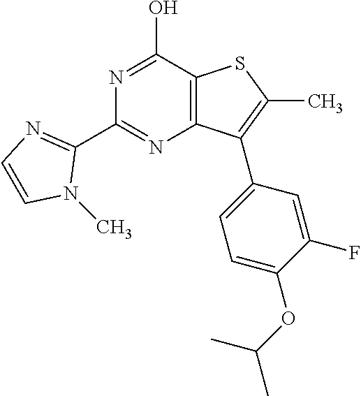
N1=C(O)C2=C(N=C1C1=NC=CN1C)C(C1=CC=C(OC(C)C)C(F)=C1)=C(C)S2
